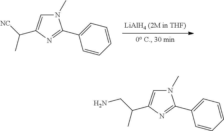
N1(C)C=C(C([NC])C)N=C1C1=CC=CC=C1.N1(C)C=C(C(CN)C)N=C1C1=CC=CC=C1
